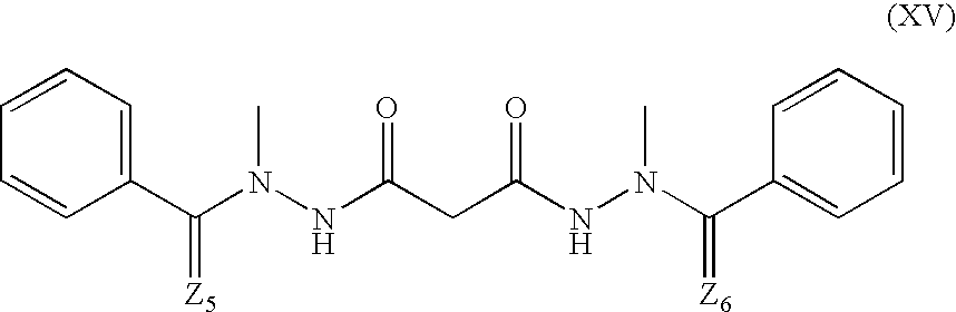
C1=CC=CC(C(N(NC(CC(NN(C(C2=CC=CC=C2)=[Z6])C)=O)=O)C)=[Z5])=C1
